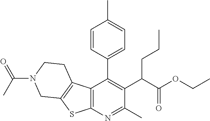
C12=C(N=C(C)C(C(C(OCC)=O)CCC)=C1C1=CC=C(C)C=C1)SC1=C2CCN(C(C)=O)C1
